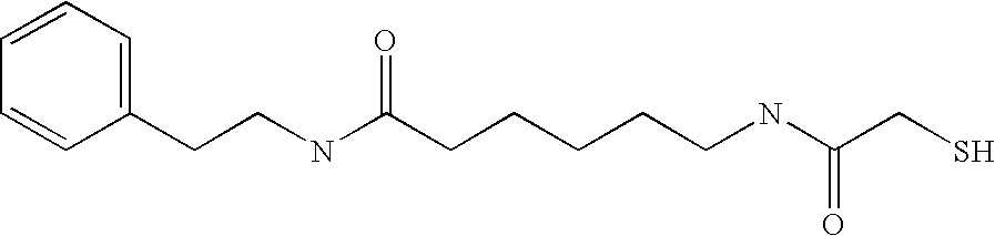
C1=CC=C(CCNC(CCCCCNC(CS)=O)=O)C=C1
